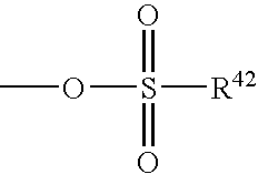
COS([R42])(=O)=O
